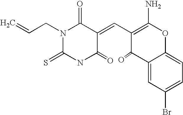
N1(CC=C)C(=S)NC(=O)C(=CC2=C(N)OC3=CC=C(Br)C=C3C2=O)C1=O
